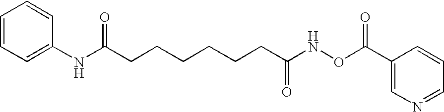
N(C(CCCCCCC(NOC(C1=CN=CC=C1)=O)=O)=O)C1=CC=CC=C1
